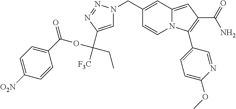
C1(CN2C=C(C([F3C])(OC(=O)C3=CC=C([O2N])C=C3)CC)N=N2)=CC2=CC(C(=O)N)=C(C3=CC=C(OC)N=C3)N2C=C1
